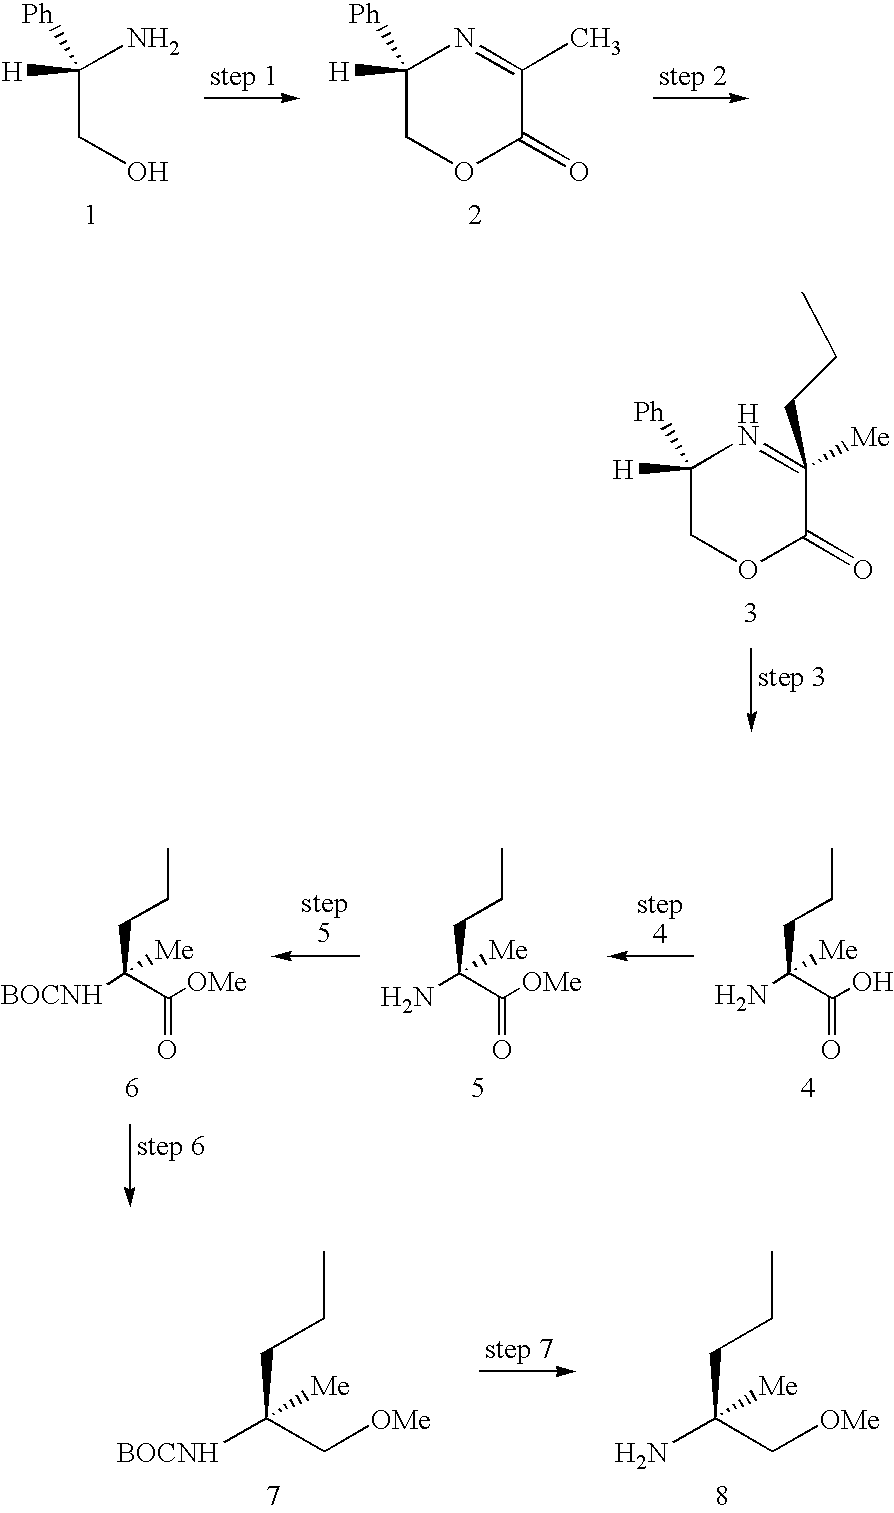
[H]C(CO)(N)[Ph].[H]C1([Ph])COC(=O)C(C)=N1.CCCC([BOCNH])(C[OMe])[Me].CCCC(N)(C[OMe])[Me].[H]C1([Ph])COC(=O)C([Me])(CCC)=N1.CCCC(N)(C(O)=O)[Me].CCCC(N)(C([OMe])=O)[Me].CCCC([BOCNH])(C([OMe])=O)[Me]
